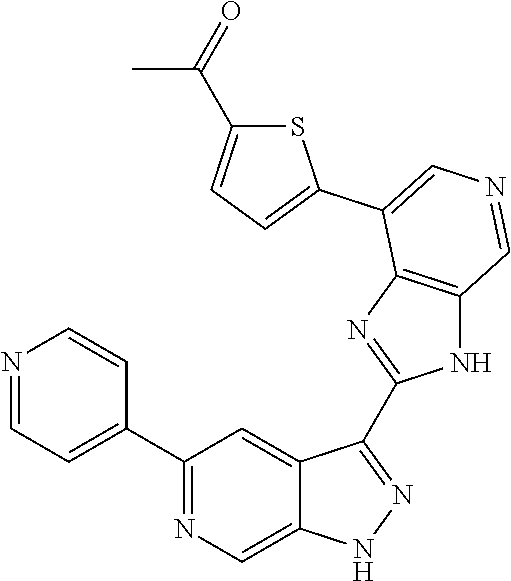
C1(C2=CC=NC=C2)=NC=C2C(=C1)C(C1=NC3=C(N1)C=NC=C3C1=CC=C(C(=O)C)S1)=NN2
